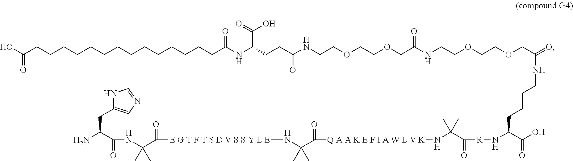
C(COCCOCCNC(CCC(C(O)=O)NC(=O)CCCCCCCCCCCCCCC(O)=O)=O)(=O)NCCOCCOCC(=O)NCCCCC(N[R]C(=O)C(N[Q A A K E F I A W L V K]C(=O)C(N[E G T F T S D V S S Y L E]C(=O)C(NC(=O)C(N)CC1=CN=CN1)(C)C)(C)C)(C)C)C(=O)O
